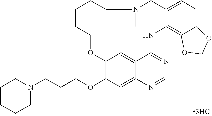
C1CCCN(CCCOC2=C3C=C4C(=C2)N=CN=C4NC2=C4C(=CC=C2CN(C)CCCCCO3)OCO4)C1
